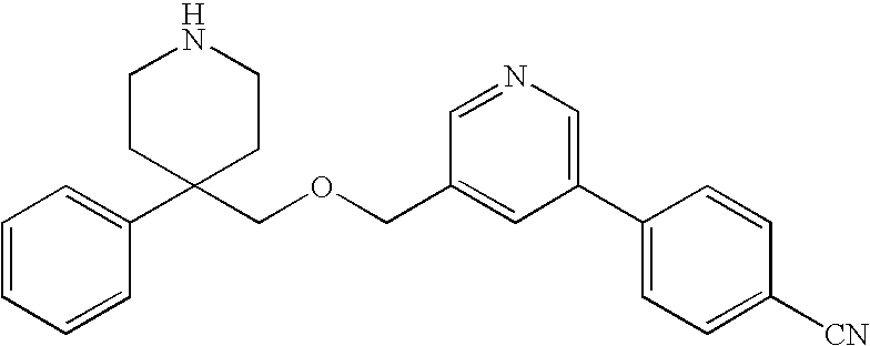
C1=CC=CC(C2(COCC3=CC(C4=CC=C([CN])C=C4)=CN=C3)CCNCC2)=C1
